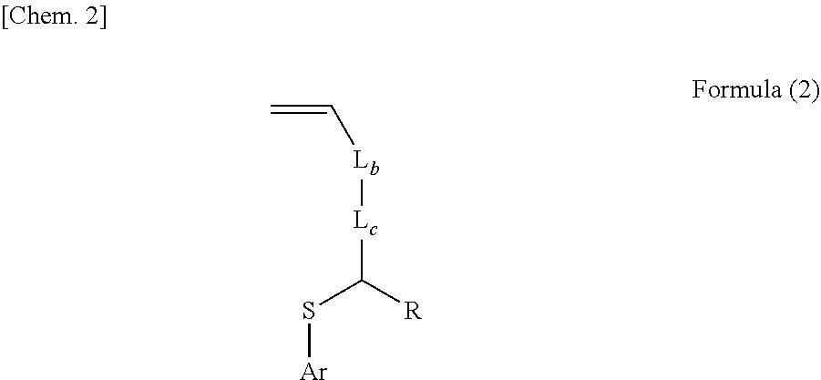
C=C[Lb][Lc]C(S[Ar])[R]
